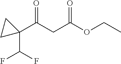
C1(C(CC(OCC)=O)=O)(C(F)F)CC1
